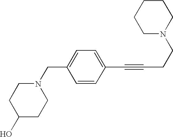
C1CCCN(CCC#CC2=CC=C(CN3CCC(O)CC3)C=C2)C1
